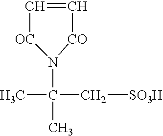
C1=C[CO]N(C(C)(C)C[SO3H])[OC]1
